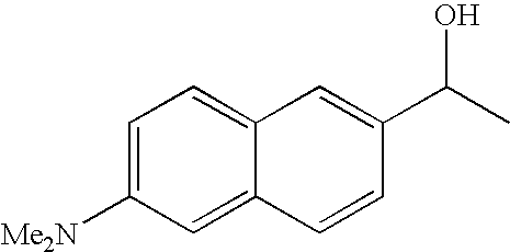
C1=C([Me2N])C=C2C(=C1)C=C(C(C)O)C=C2
